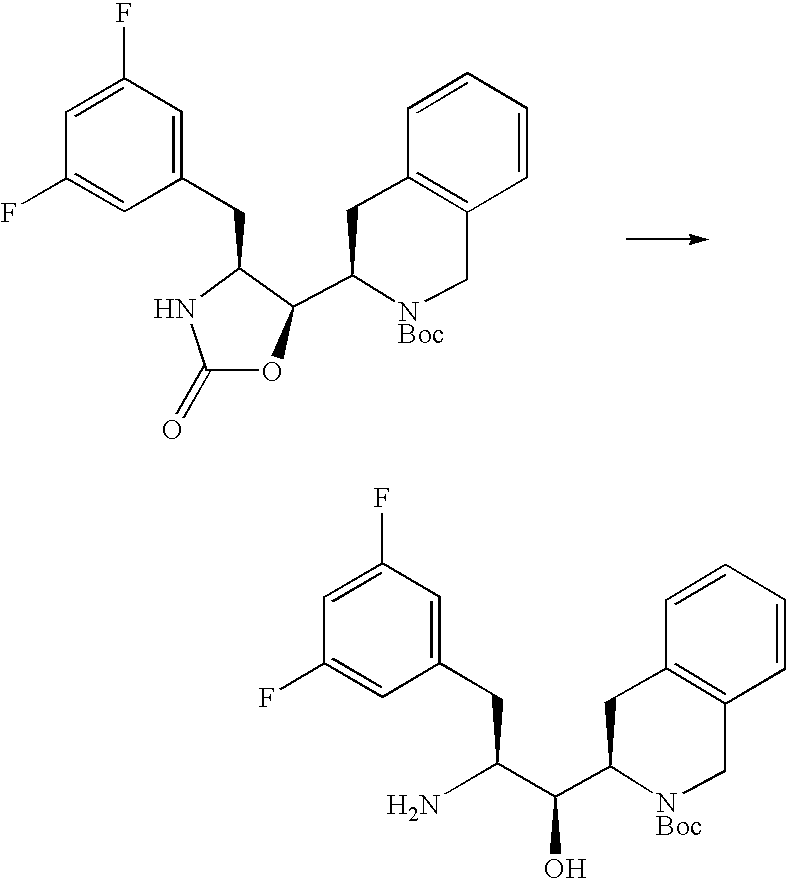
C(C1=CC(F)=CC(F)=C1)C1C(C2[NBoc]CC3=C(C2)C=CC=C3)OC(=O)N1.C(C(O)C1[NBoc]CC2=C(C1)C=CC=C2)(N)CC1=CC(F)=CC(F)=C1
